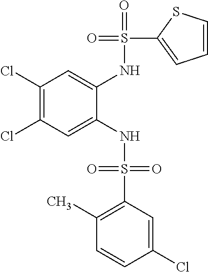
C1(Cl)=C(Cl)C=C(NS(=O)(=O)C2=C(C)C=CC(Cl)=C2)C(NS(=O)(C2=CC=CS2)=O)=C1
